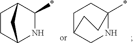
C1CC2NC(*)C1C2.C1C2CNC(*)(C1)CC2
